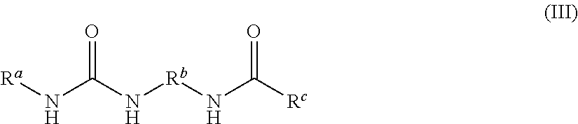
N([Ra])C(N[Rb]NC([Rc])=O)=O
